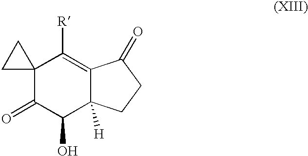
C12(C(=O)C(O)C3([H])C(=C1[R])C(=O)CC3)CC2
